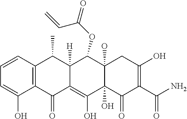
C1=CC2=C(C(O)=C1)C(=O)C1=C(O)C3(O)C(O)(C(OC(=O)C=C)C1([H])C2C)CC(O)=C(C(N)=O)C3=O
